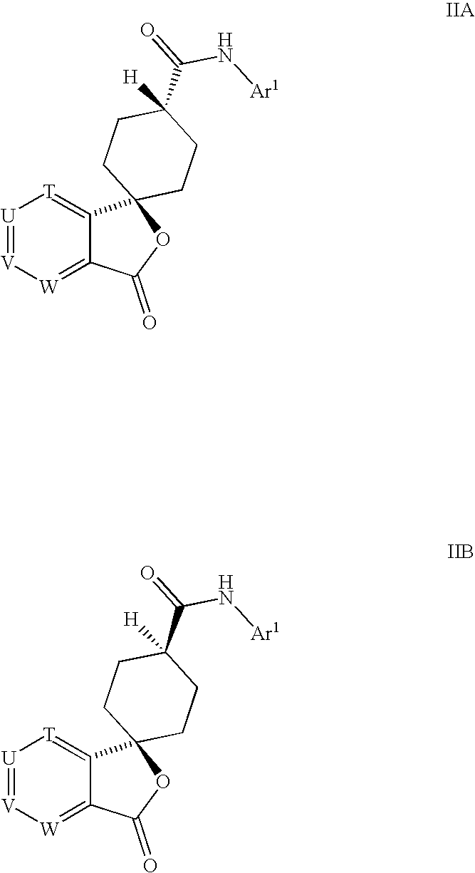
[U]1=[V][W]=C2C(=[T]1)C1(OC2=O)CCC(C(=O)N[Ar1])([H])CC1.[U]1=[V][W]=C2C(=[T]1)C1(OC2=O)CCC(C(=O)N[Ar1])([H])CC1
